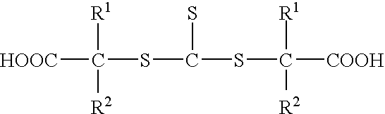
S(C(SC([COOH])([R1])[R2])S)C([COOH])([R1])[R2]
